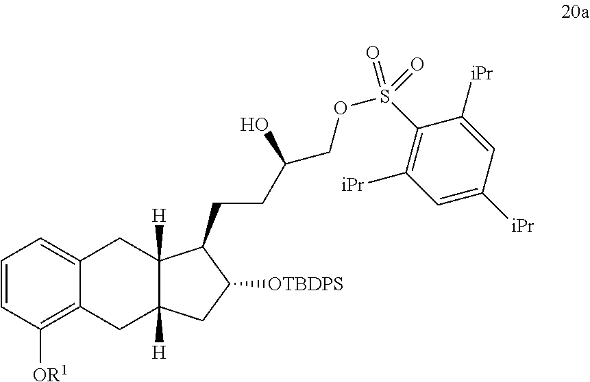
C1=CC([OR1])=C2C(=C1)CC1([H])C([H])(C2)CC([OTBDPS])C1CCC(COS(C1=C([iPr])C=C([iPr])C=C1[iPr])(=O)=O)O
